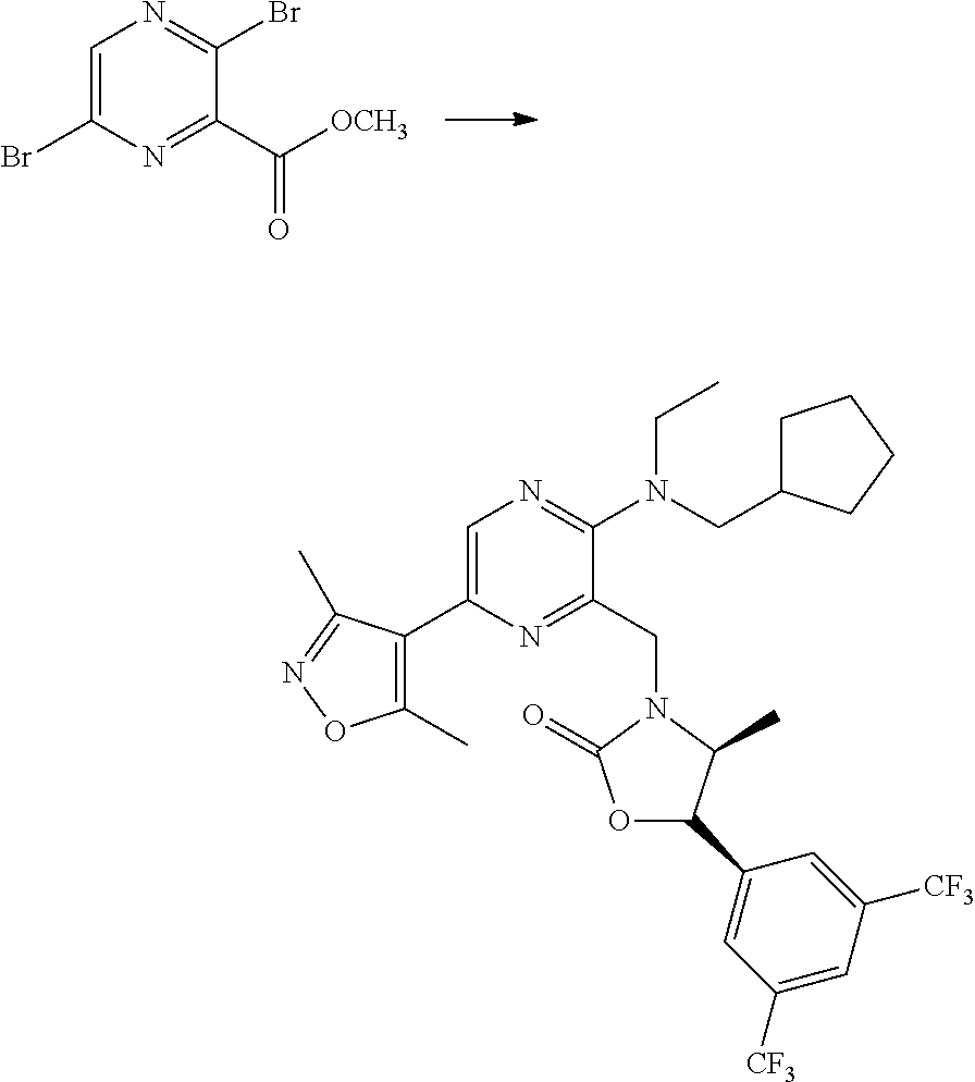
C1=C(Br)N=C(C([OCH3])=O)C(Br)=N1.C1=C(C2=C(C)ON=C2C)N=C(CN2C(=O)OC(C3=CC([CF3])=CC([CF3])=C3)C2C)C(N(CC2CCCC2)CC)=N1
